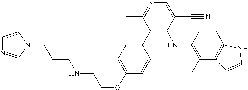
C1=CN(CCCNCCOC2=CC=C(C3=C(NC4=C(C)C5=C(C=C4)NC=C5)C(C#N)=CN=C3C)C=C2)C=N1
